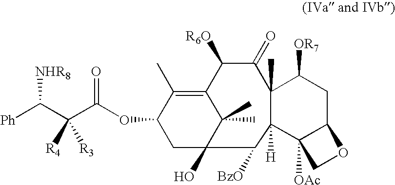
[Ph]C(C(C(OC1CC2(O)C(C)(C)C(=C1C)C([R6O])C(=O)C1(C)C([H])(C3([OAc])C(CC1[OR7])OC3)C2[BzO])=O)([R3])[R4])[NHR8]
